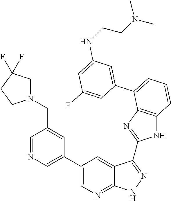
C1=C(C2=CC=CC3=C2N=C(C2=NNC4=NC=C(C5=CN=CC(CN6CC(F)(F)CC6)=C5)C=C42)N3)C=C(F)C=C1NCCN(C)C
